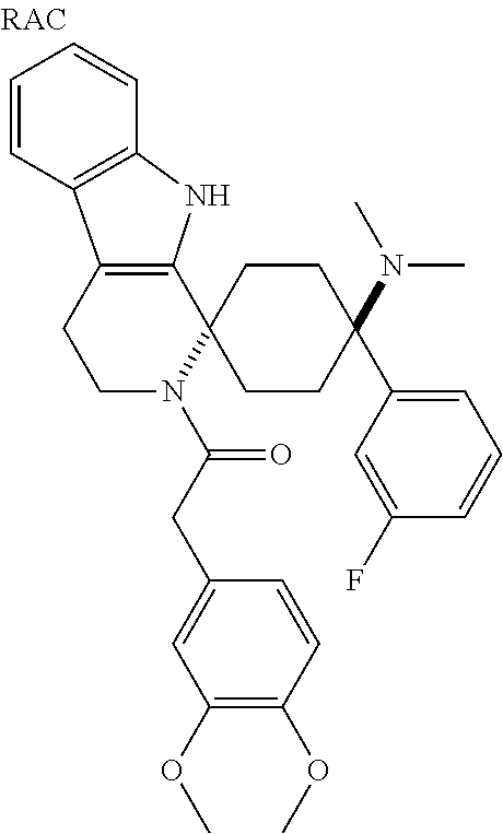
C1=CC2=C(C=C1)NC1=C2CCN(C(CC2=CC(OC)=C(OC)C=C2)=O)C12CCC(N(C)C)(C1=CC=CC(F)=C1)CC2
